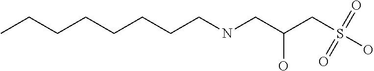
C(CNCC(CS(O)(=O)=O)O)CCCCCC
